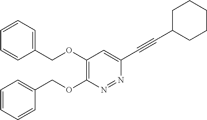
C1=CC=C(COC2=C(OCC3=CC=CC=C3)N=NC(C#CC3CCCCC3)=C2)C=C1
